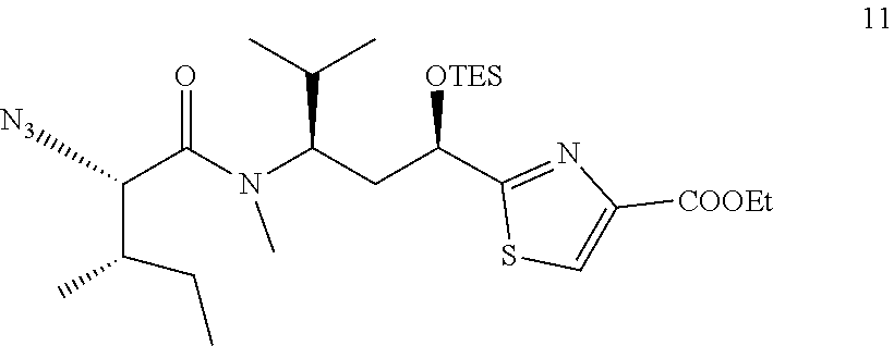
C1(C(CC(N(C)C(C(C(CC)C)[N3])=O)C(C)C)[OTES])=NC([COOEt])=CS1
